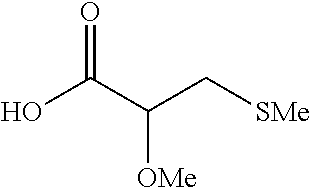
OC(C(C[SMe])[OMe])=O
